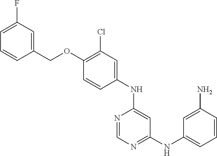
C1(OCC2=CC(F)=CC=C2)=C(Cl)C=C(NC2=CC(NC3=CC=CC(N)=C3)=NC=N2)C=C1
